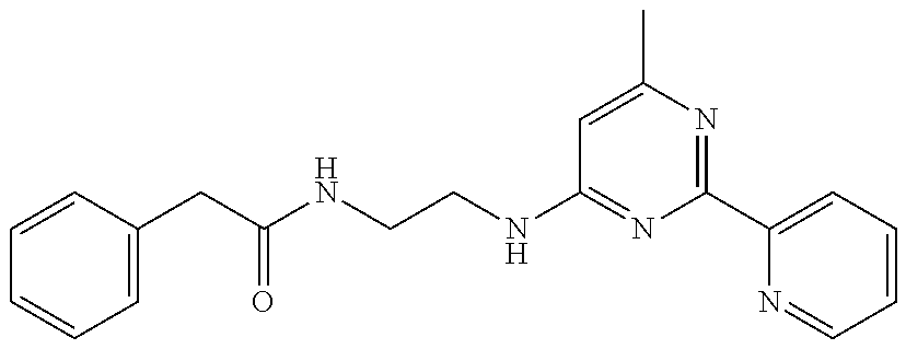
C1=CC(CC(=O)NCCNC2=NC(C3=CC=CC=N3)=NC(C)=C2)=CC=C1
